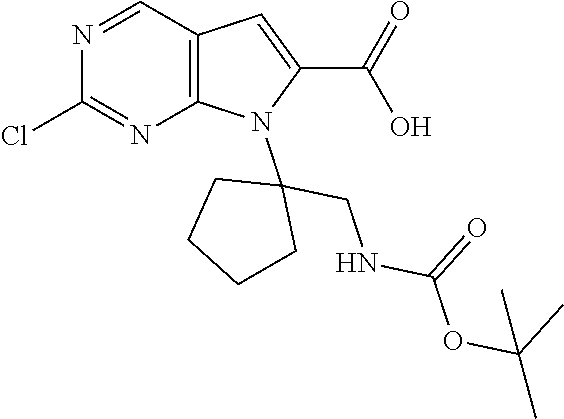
N1=CC2=C(N=C1Cl)N(C1(CNC(OC(C)(C)C)=O)CCCC1)C(C(O)=O)=C2
